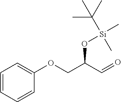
C1=CC=CC(OCC(C=O)O[Si](C)(C(C)(C)C)C)=C1
